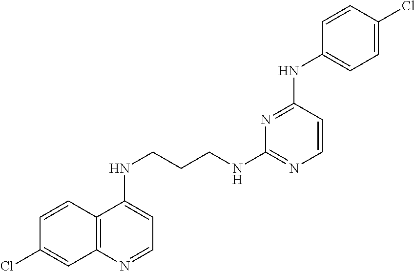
C12=C(N=CC=C1NCCCNC1=NC=CC(NC3=CC=C(Cl)C=C3)=N1)C=C(Cl)C=C2
